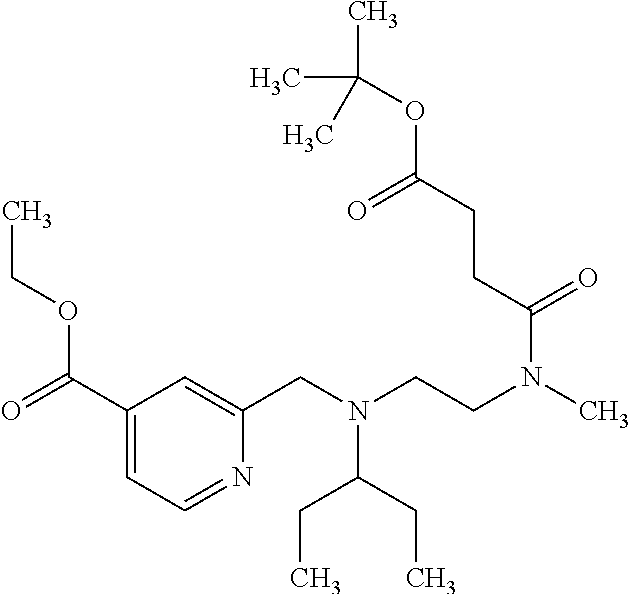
C1(C(=O)OCC)=CC=NC(CN(CCN(C)C(CCC(OC(C)(C)C)=O)=O)C(CC)CC)=C1
